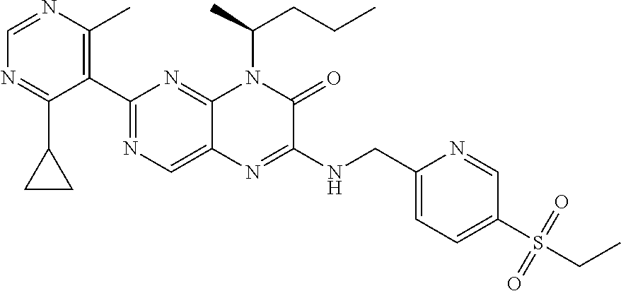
C1(C2=NC=C3C(=N2)N(C(CCC)C)C(=O)C(NCC2=CC=C(S(=O)(=O)CC)C=N2)=N3)=C(C)N=CN=C1C1CC1
